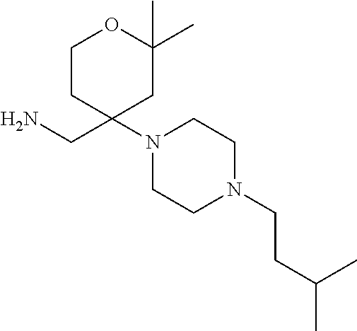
C1CC(CN)(N2CCN(CCC(C)C)CC2)CC(C)(C)O1
